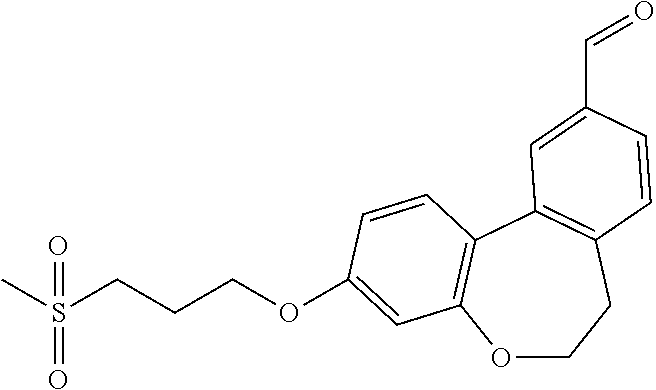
O1CCC2=C(C3=C1C=C(OCCCS(C)(=O)=O)C=C3)C=C(C=O)C=C2
